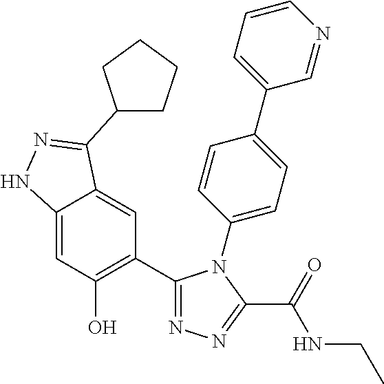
C12=CC(O)=C(C3=NN=C(C(=O)NCC)N3C3=CC=C(C4=CC=CN=C4)C=C3)C=C1C(C1CCCC1)=NN2
